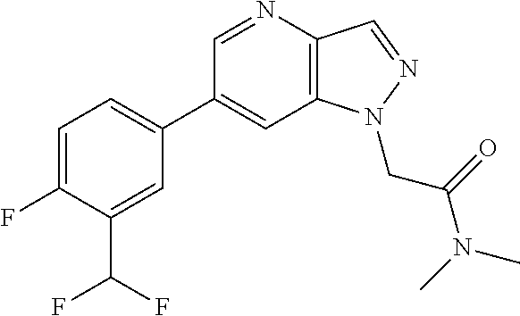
C1(C2=CC=C(F)C(C(F)F)=C2)=CC2=C(C=NN2CC(=O)N(C)C)N=C1
